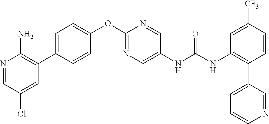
C1(OC2=NC=C(NC(NC3=C(C4=CC=CN=C4)C=CC([CF3])=C3)=O)C=N2)=CC=C(C2=C(N)N=CC(Cl)=C2)C=C1
